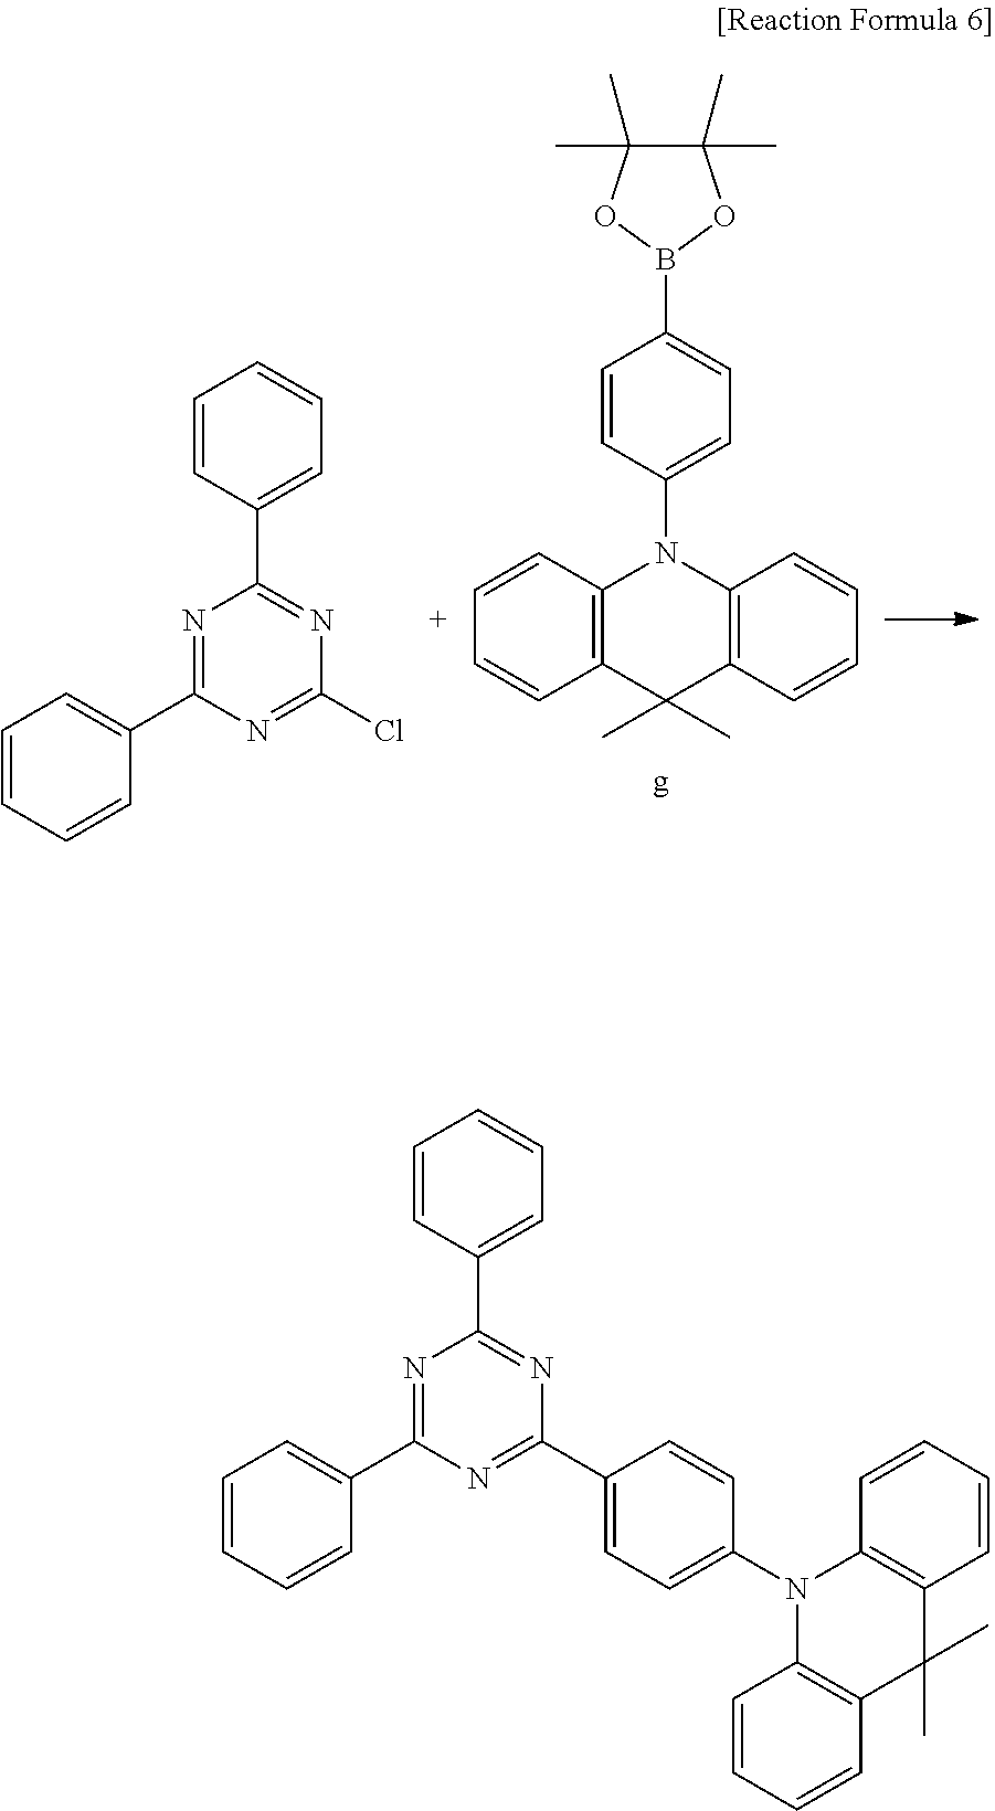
C1(C2=CC=CC=C2)=NC(Cl)=NC(C2=CC=CC=C2)=N1.C1=CC=CC2=C1C(C)(C)C1=C(N2C2=CC=C(B3OC(C)(C)C(C)(C)O3)C=C2)C=CC=C1.C1(C2=CC=CC=C2)=NC(C2=CC=C(N3C4=C(C(C)(C)C5=C3C=CC=C5)C=CC=C4)C=C2)=NC(C2=CC=CC=C2)=N1
